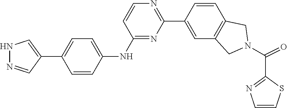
O=C(N1CC2=C(C=CC(C3=NC=CC(NC4=CC=C(C5=CNN=C5)C=C4)=N3)=C2)C1)C1=NC=CS1
